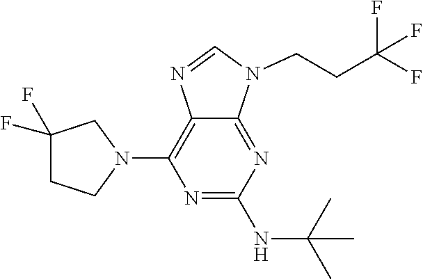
N1=C(NC(C)(C)C)N=C2C(=C1N1CC(F)(F)CC1)N=CN2CCC(F)(F)F
